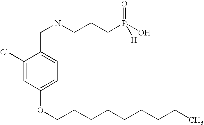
C1(Cl)=CC(OCCCCCCCCC)=CC=C1CNCCCP(O)([H])=O
